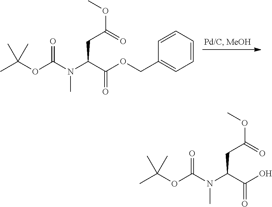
CC(OC(N(C(C(OCC1=CC=CC=C1)=O)CC(=O)OC)C)=O)(C)C.CC(OC(N(C(C(O)=O)CC(=O)OC)C)=O)(C)C
